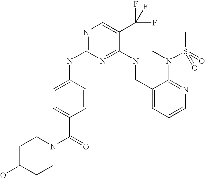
C1(CNC2=NC(NC3=CC=C(C(=O)N4CCC(O)CC4)C=C3)=NC=C2C(F)(F)F)=CC=CN=C1N(C)S(C)(=O)=O
